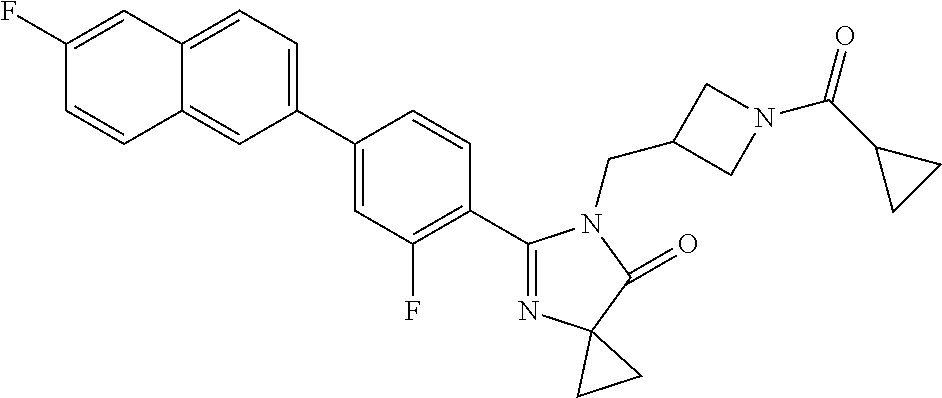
C12=CC=C(C3=CC(F)=C(C4=NC5(C(=O)N4CC4CN(C(C6CC6)=O)C4)CC5)C=C3)C=C1C=CC(F)=C2
